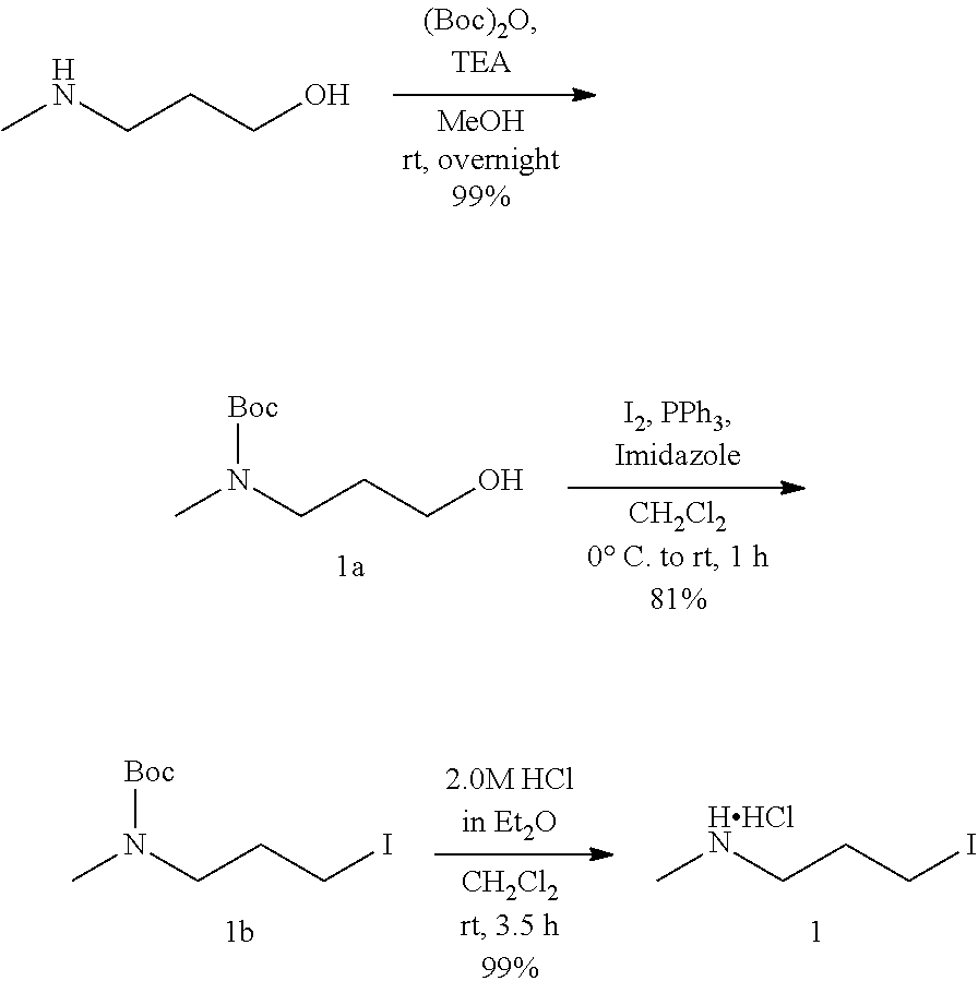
CNCCCO.CN(CCCO)[Boc].CN(CCCI)[Boc].C[HHClN]CCCI
